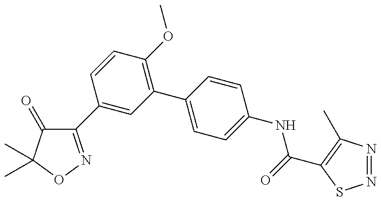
C1(C2=CC(C3=CC=C(NC(=O)C4=C(C)N=NS4)C=C3)=C(OC)C=C2)=NOC(C)(C)C1=O
